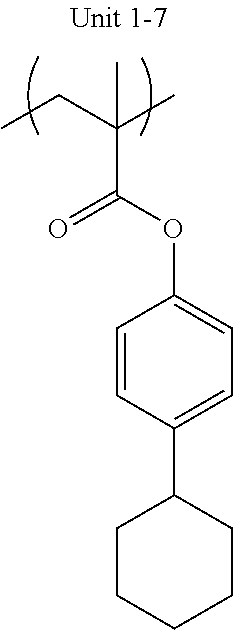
C(C(OC1=CC=C(C2CCCCC2)C=C1)=O)(CC)(C)C
